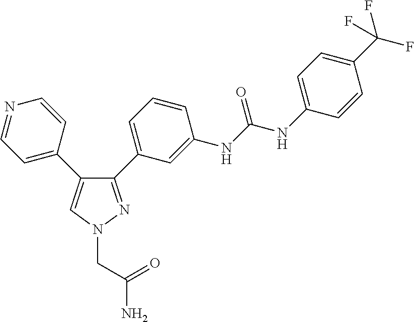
C1=C(NC(NC2=CC(C3=NN(CC(N)=O)C=C3C3=CC=NC=C3)=CC=C2)=O)C=CC(C(F)(F)F)=C1
